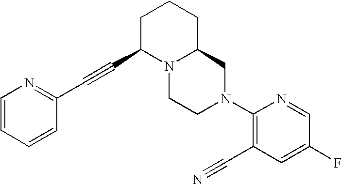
C1=CC=CC(C#CC2N3C(CCC2)CN(C2=C(C#N)C=C(F)C=N2)CC3)=N1
